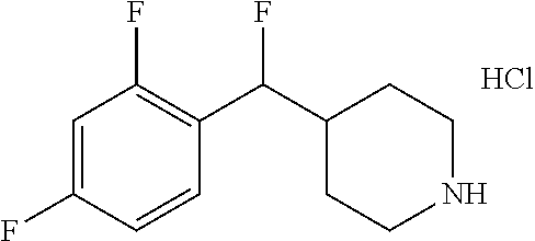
C1=CC(F)=CC(F)=C1C(C1CCNCC1)F.Cl
